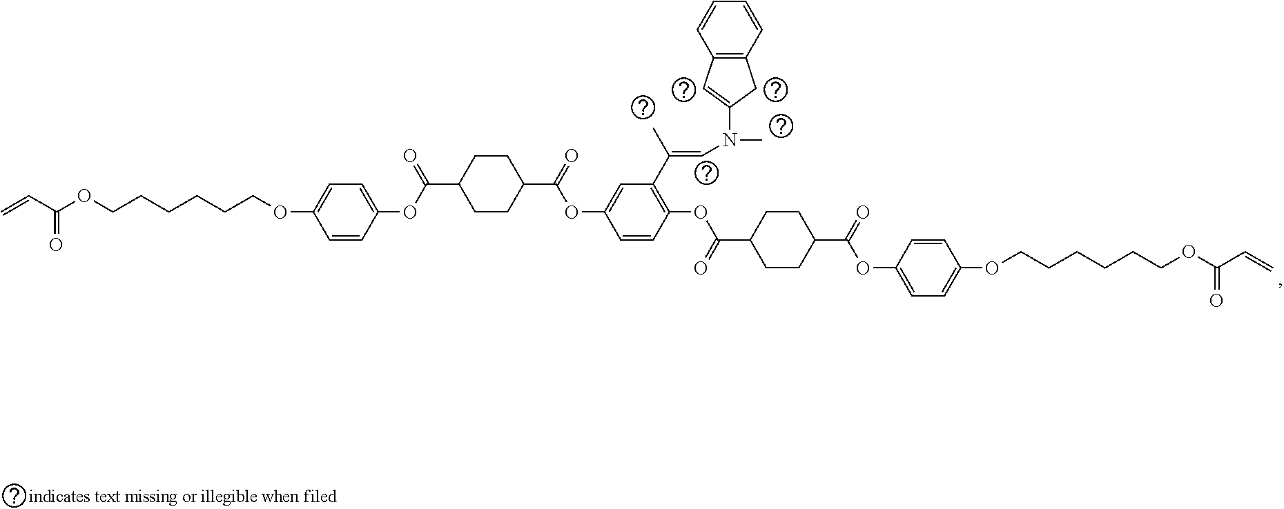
C=CC(OCCCCCCOC1=CC=C(OC(C2CCC(C(=O)OC3=CC(C(C)=CN(C4=CC5=C(C4)C=CC=C5)C)=C(OC(C4CCC(C(=O)OC5=CC=C(OCCCCCCOC(C=C)=O)C=C5)CC4)=O)C=C3)CC2)=O)C=C1)=O
